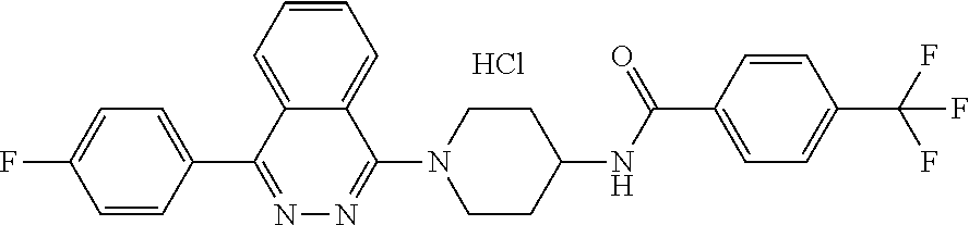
C1=CC(C2=NN=C(N3CCC(NC(C4=CC=C(C(F)(F)F)C=C4)=O)CC3)C3=CC=CC=C23)=CC=C1F.Cl
